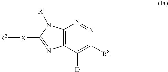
[R2][X]C1=NC2=C(N1[R1])N=NC([R8])=C2[D]
